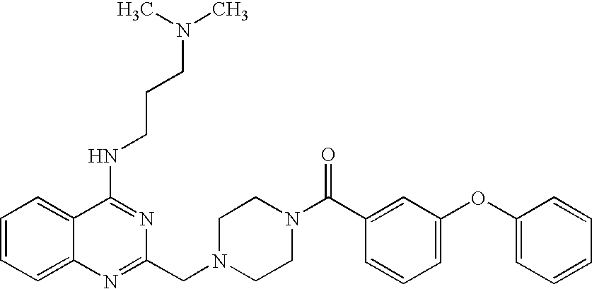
C1=CC=C2C(=C1)C(NCCCN(C)C)=NC(CN1CCN(C(=O)C3=CC(OC4=CC=CC=C4)=CC=C3)CC1)=N2
